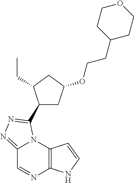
C12=NN=C(C3CC(OCCC4CCOCC4)CC3CC)N1C1=C(N=C2)NC=C1
